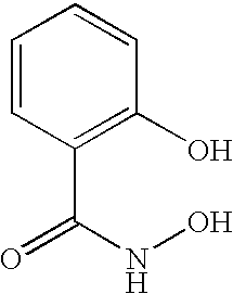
C1=CC(C(=O)NO)=C(O)C=C1
